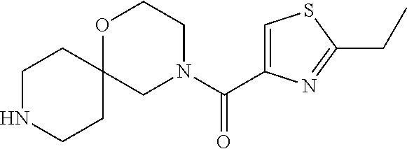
C(C1=NC(C(N2CCOC3(C2)CCNCC3)=O)=CS1)C
